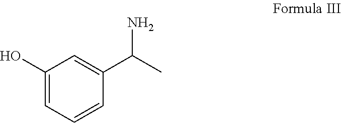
C1(O)=CC=CC(C(C)N)=C1
